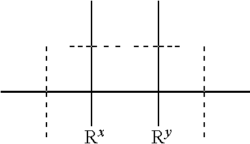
CC(C(C(C(C)(C)C)(C(C)(C)C)[Ry])(C(C)(C)C)[Rx])(C)C
